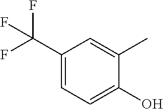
C1(C(F)(F)F)=CC=C(O)C(C)=C1
